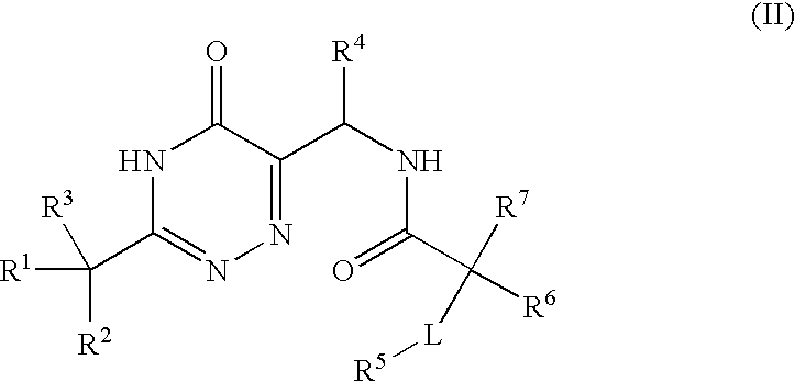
N1C(C([R1])([R3])[R2])=NN=C(C(NC(C([R7])([R6])[L][R5])=O)[R4])C1=O
